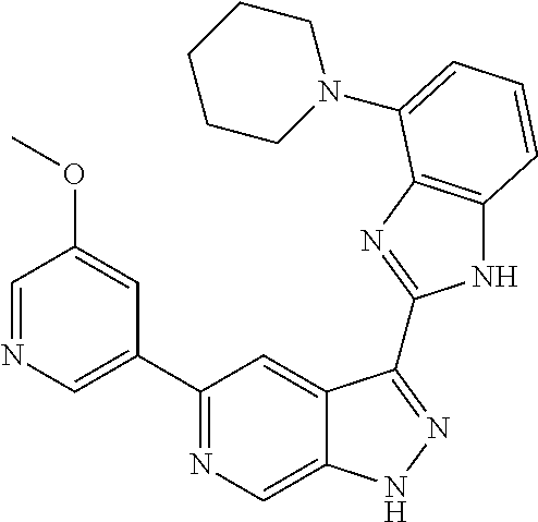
C1(C2=NC=C3C(=C2)C(C2=NC4=C(N2)C=CC=C4N2CCCCC2)=NN3)=CN=CC(OC)=C1
